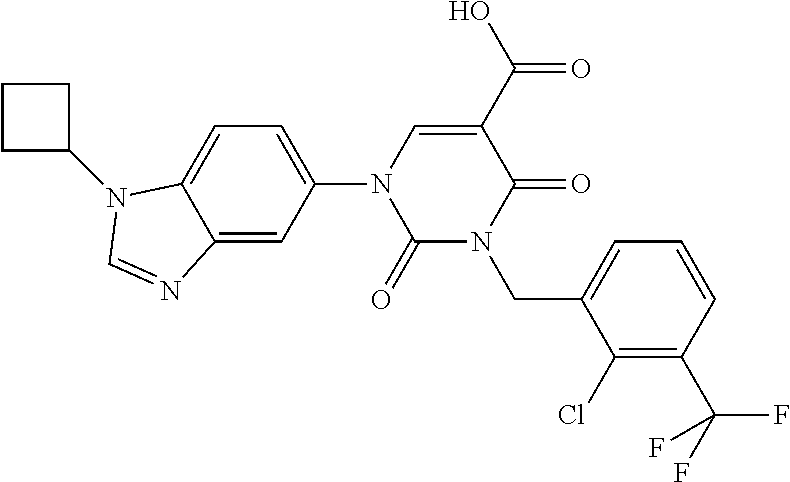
C1(=O)N(CC2=CC=CC(C(F)(F)F)=C2Cl)C(=O)C(C(O)=O)=CN1C1=CC=C2C(=C1)N=CN2C1CCC1
